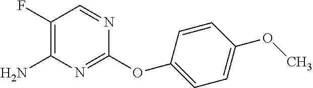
O(C1=NC(N)=C(F)C=N1)C1=CC=C(OC)C=C1
